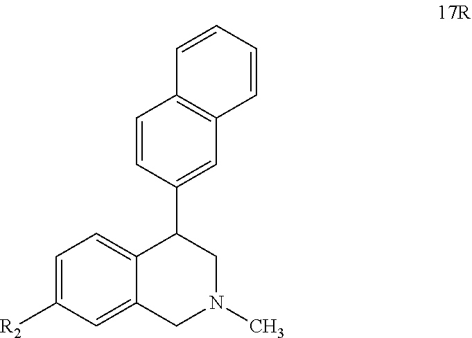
C1=C([R2])C=C2C(=C1)C(C1=CC3=C(C=C1)C=CC=C3)CN(C)C2
